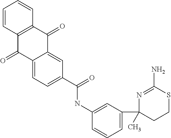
C1=CC2=C(C=C1)C(=O)C1=CC(C(NC3=CC(C4(C)CCSC(N)=N4)=CC=C3)=O)=CC=C1C2=O
